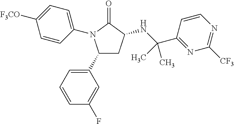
C1=CC(C(NC2CC(C3=CC=CC(F)=C3)N(C3=CC=C([F3CO])C=C3)C2=O)(C)C)=NC([CF3])=N1
